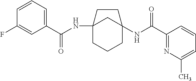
C12(NC(C3=CC=CC(F)=C3)=O)CCCC(NC(C3=NC(C)=CC=C3)=O)(C1)CC2
